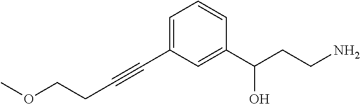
C(CC#CC1=CC=CC(C(CCN)O)=C1)OC
